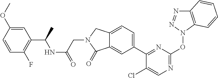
C1(C2=NC(ON3C4=C(N=N3)C=CC=C4)=NC=C2Cl)=CC=C2C(=C1)C(=O)N(CC(=O)NC(C1=C(F)C=CC(OC)=C1)C)C2
